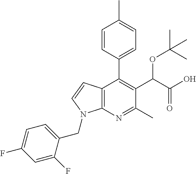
C1=CC(C2=C(C(C(O)=O)OC(C)(C)C)C(C)=NC3=C2C=CN3CC2=CC=C(F)C=C2F)=CC=C1C
